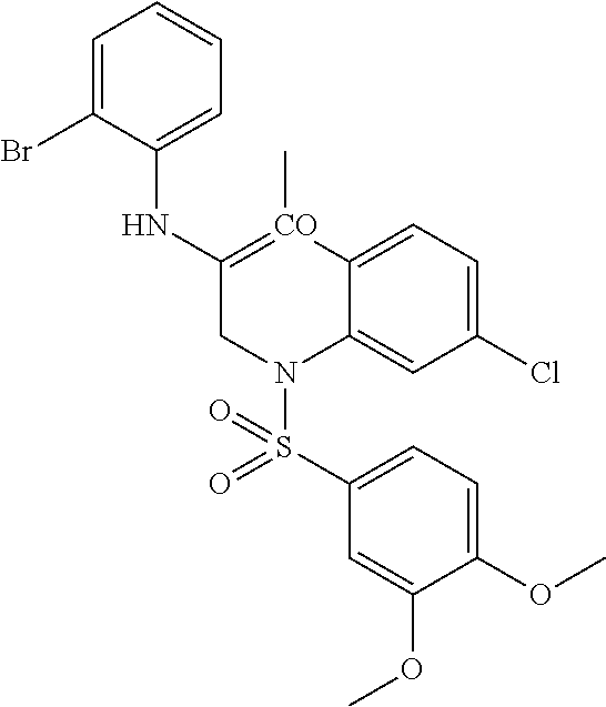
C1=C(Br)C(NC2=[CO](C)C3=CC=C(Cl)C=C3N(S(C3=CC=C(OC)C(OC)=C3)(=O)=O)C2)=CC=C1
